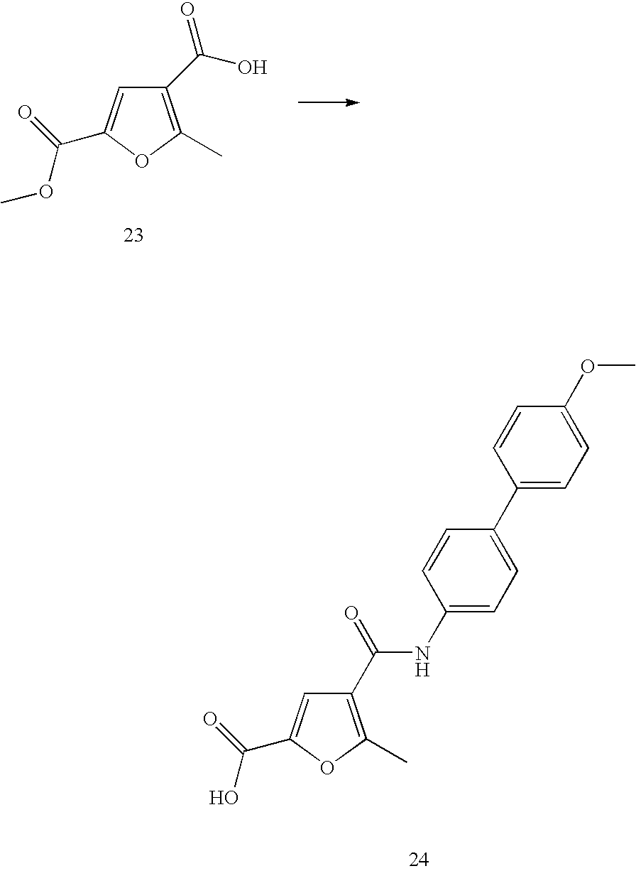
C1(C(O)=O)=C(C)OC(C(OC)=O)=C1.C1(C(NC2=CC=C(C3=CC=C(OC)C=C3)C=C2)=O)=C(C)OC(C(O)=O)=C1
